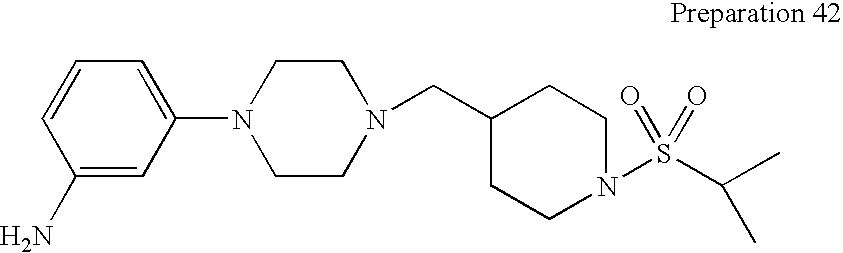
C1(N)=CC(N2CCN(CC3CCN(S(C(C)C)(=O)=O)CC3)CC2)=CC=C1
